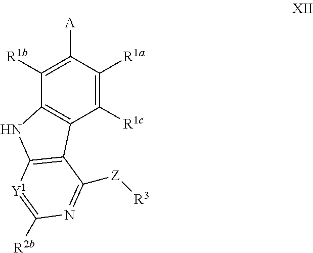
C1([R1c])=C([R1a])C([A])=C([R1b])C2=C1C1=C(N2)[Y1]=C([R2b])N=C1[Z][R3]
